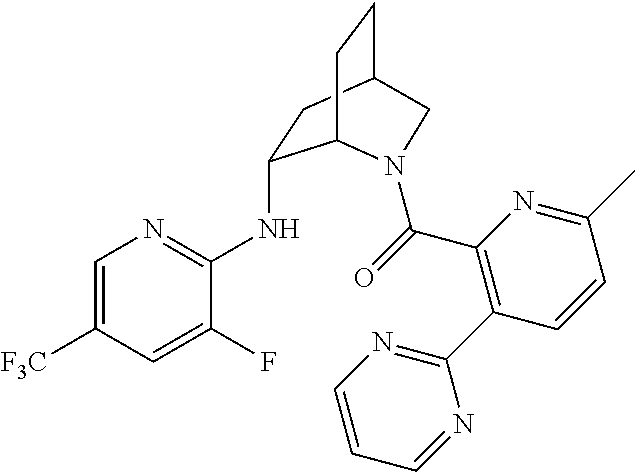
[F3C]C1=CN=C(NC2CC3CCC2N(C(=O)C2=C(C4=NC=CC=N4)C=CC(C)=N2)C3)C(F)=C1
